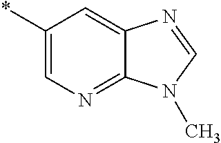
*C1=CN=C2C(=C1)N=CN2C
